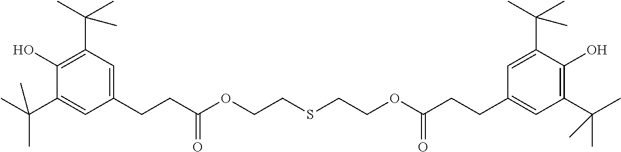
C(C1=CC(CCC(OCCSCCOC(CCC2=CC(C(C)(C)C)=C(O)C(C(C)(C)C)=C2)=O)=O)=CC(C(C)(C)C)=C1O)(C)(C)C
